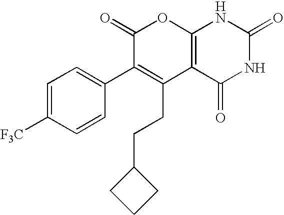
C12=C(C(=O)NC(=O)N1)C(CCC1CCC1)=C(C1=CC=C([F3C])C=C1)C(=O)O2
